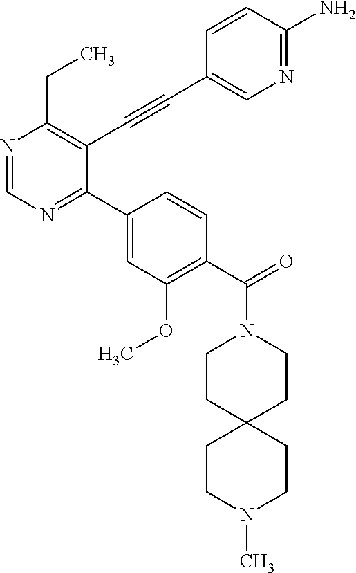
N1=CN=C(C2=CC(OC)=C(C(=O)N3CCC4(CC3)CCN(C)CC4)C=C2)C(C#CC2=CN=C(N)C=C2)=C1CC
